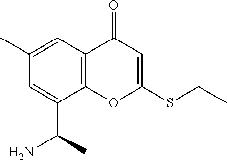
S(CC)C1=CC(=O)C2=C(C(C(N)C)=CC(C)=C2)O1
